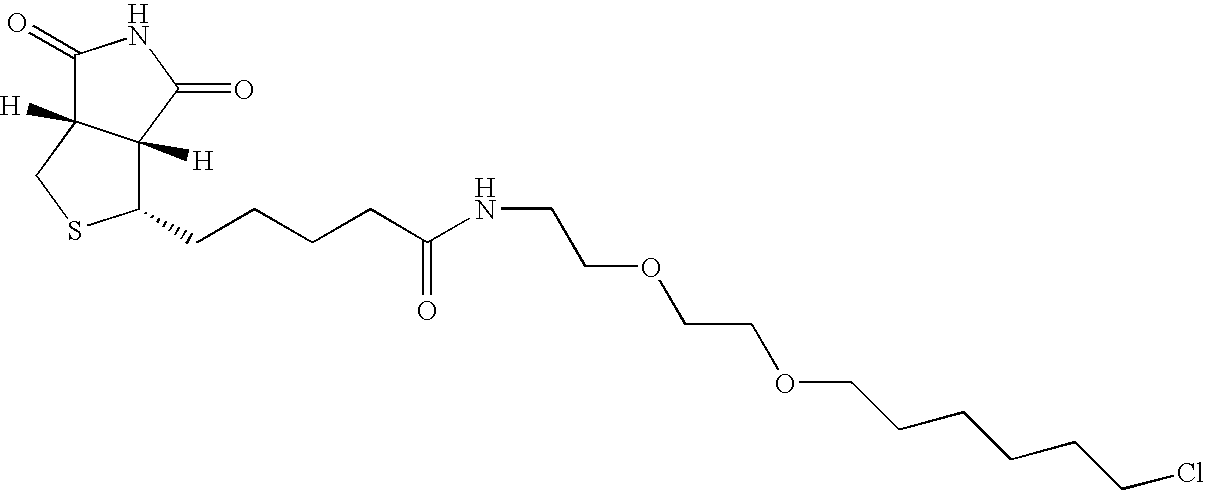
C(COCCOCCCCCCCl)NC(CCCCC1C2([H])C([H])(C(=O)NC2=O)CS1)=O
